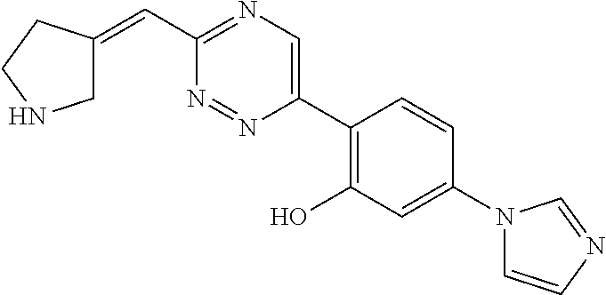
C(C1=NC=C(C2=C(O)C=C(N3C=CN=C3)C=C2)N=N1)=C1CNCC1
